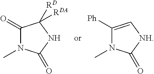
C1(=O)N(C)C(=O)NC1([RD])[RDA].C1([Ph])=C[NH]C(=O)N1C
